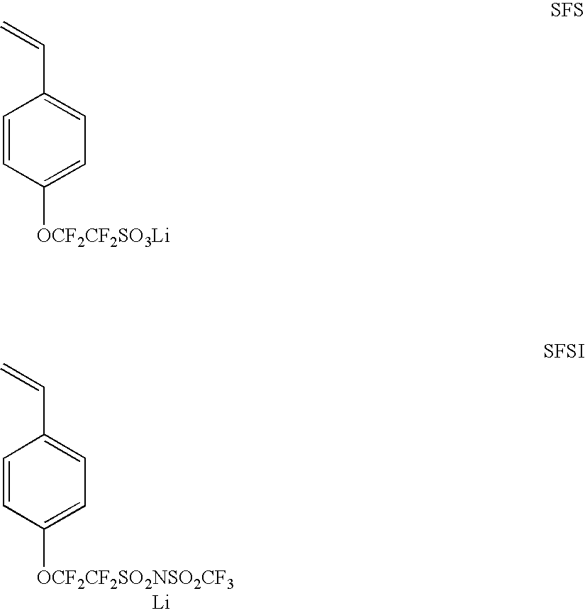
C1=CC([OCF2CF2SO2NSO2CF3])=CC=C1C=C.[Li].C1=CC([OCF2CF2SO3Li])=CC=C1C=C
